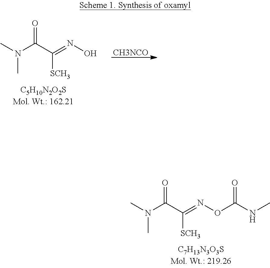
CN(C(C(=NOC(NC)=O)[SCH3])=O)C.[CH3NCO].CN(C(C(=NO)[SCH3])=O)C
